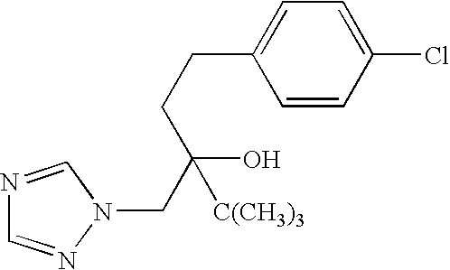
C1=C(CCC(CN2C=NC=N2)(O)[C(CH3)3])C=CC(Cl)=C1
